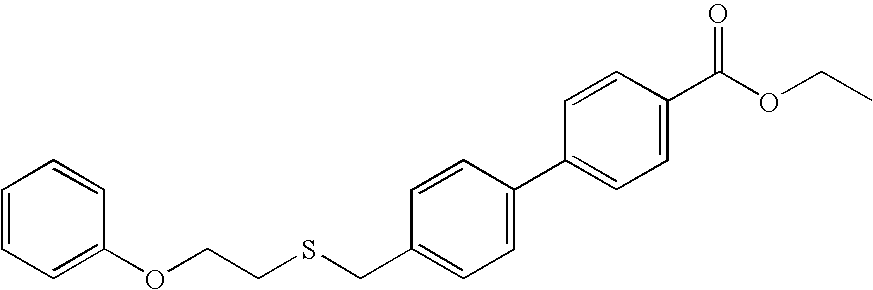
C1=CC(C2=CC=C(C(OCC)=O)C=C2)=CC=C1CSCCOC1=CC=CC=C1
